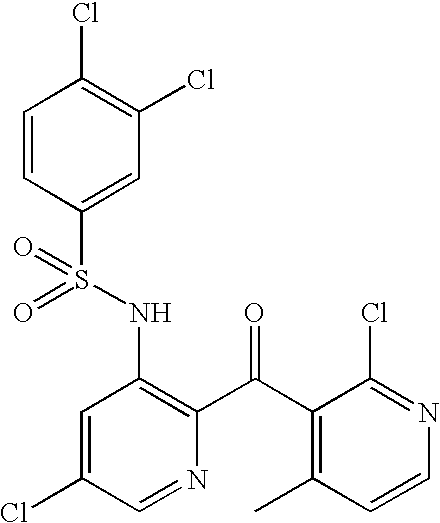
C1=CC(S(NC2=C(C(C3=C(C)C=CN=C3Cl)=O)N=CC(Cl)=C2)(=O)=O)=CC(Cl)=C1Cl
